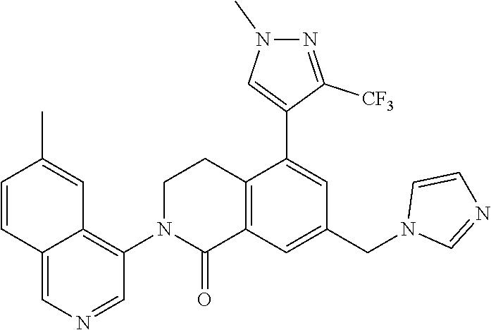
C1=CC2=CN=CC(N3C(=O)C4=C(CC3)C(C3=CN(C)N=C3[CF3])=CC(CN3C=NC=C3)=C4)=C2C=C1C
